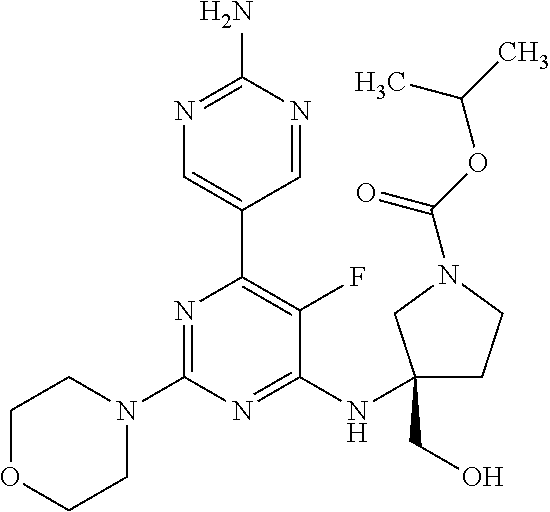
N1=C(N)N=CC(C2=C(F)C(NC3(CO)CCN(C(OC(C)C)=O)C3)=NC(N3CCOCC3)=N2)=C1
